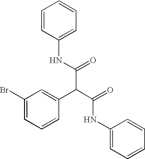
C1(Br)=CC=CC(C(C(=O)NC2=CC=CC=C2)C(NC2=CC=CC=C2)=O)=C1
